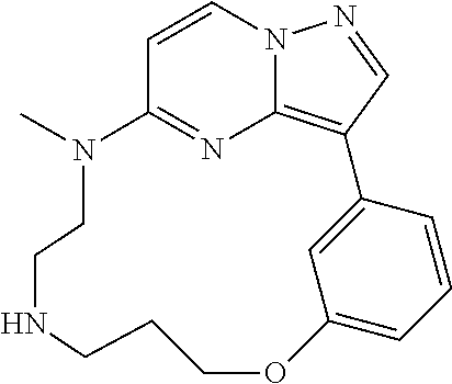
C1=CN2C3=C(C=N2)C2=CC(=CC=C2)OCCCNCCN(C)C1=N3
